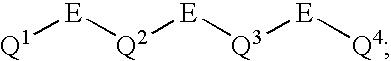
[Q1][E][Q2][E][Q3][E][Q4]
